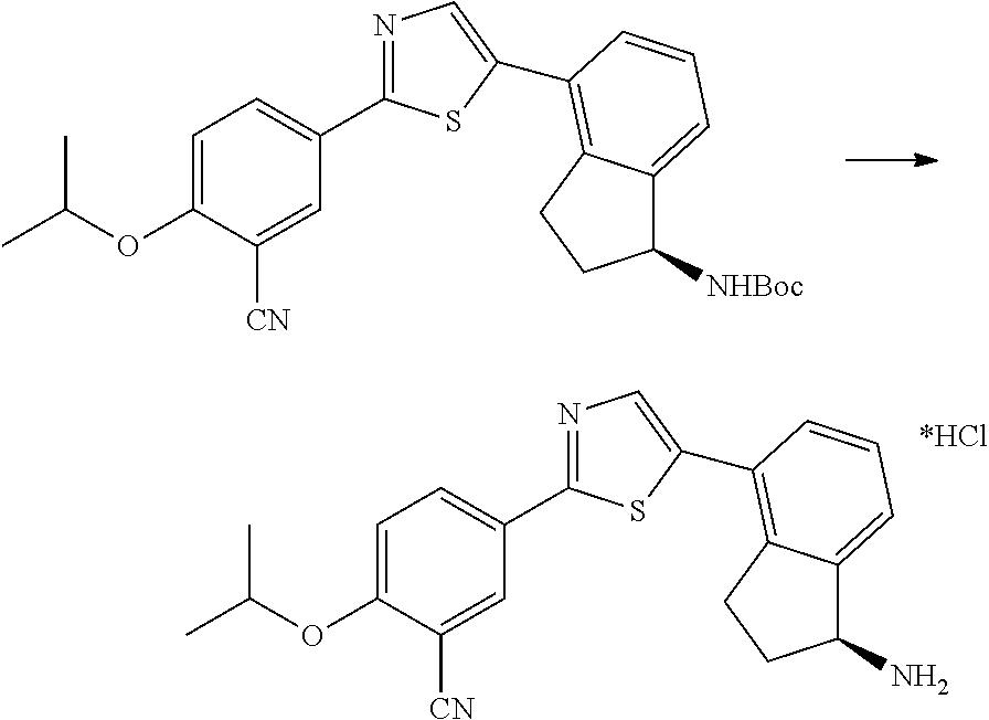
C1=C(OC(C)C)C([CN])=CC(C2=NC=C(C3=C4C(=CC=C3)C(N)CC4)S2)=C1.C1=C(OC(C)C)C([CN])=CC(C2=NC=C(C3=C4C(=CC=C3)C([NHBoc])CC4)S2)=C1
